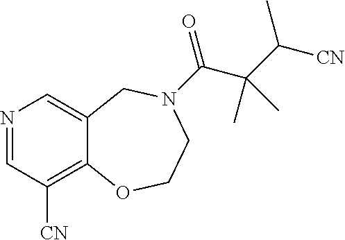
N1=CC([CN])=C2C(=C1)CN(C(=O)C(C([CN])C)(C)C)CCO2
